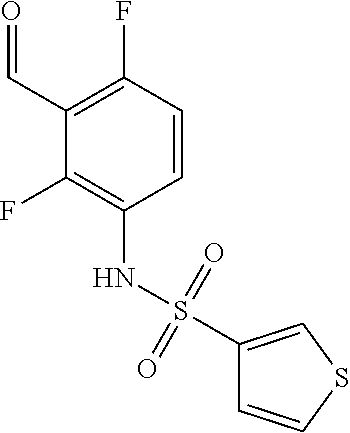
C1(F)=C(NS(=O)(=O)C2=CSC=C2)C=CC(F)=C1C=O
